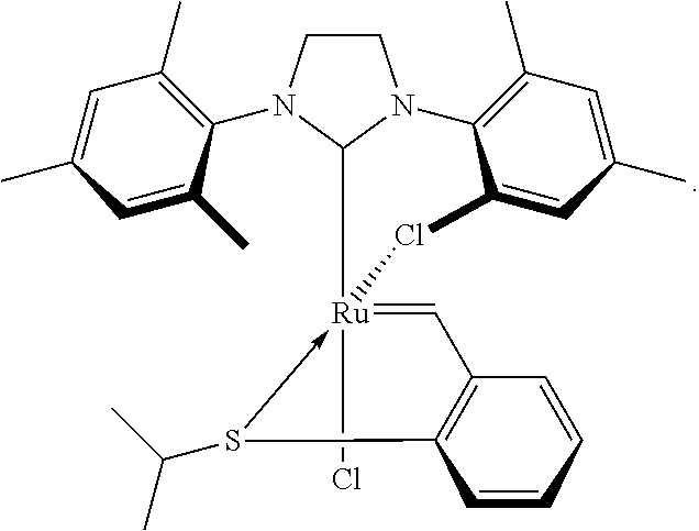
C1CN(C2=C(C)C=C(C)C=C2C)C2N1C1=C(C)C=C(C)C=C1Cl[Ru]21(Cl)-S(C(C)C)C2=C(C=1)C=CC=C2
